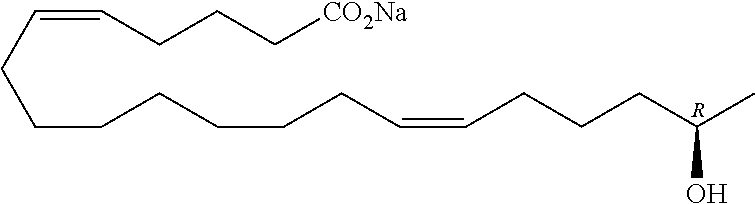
C(=CCCC[CO2Na])CCCCCCCC=CCCCC(C)O.[R]
